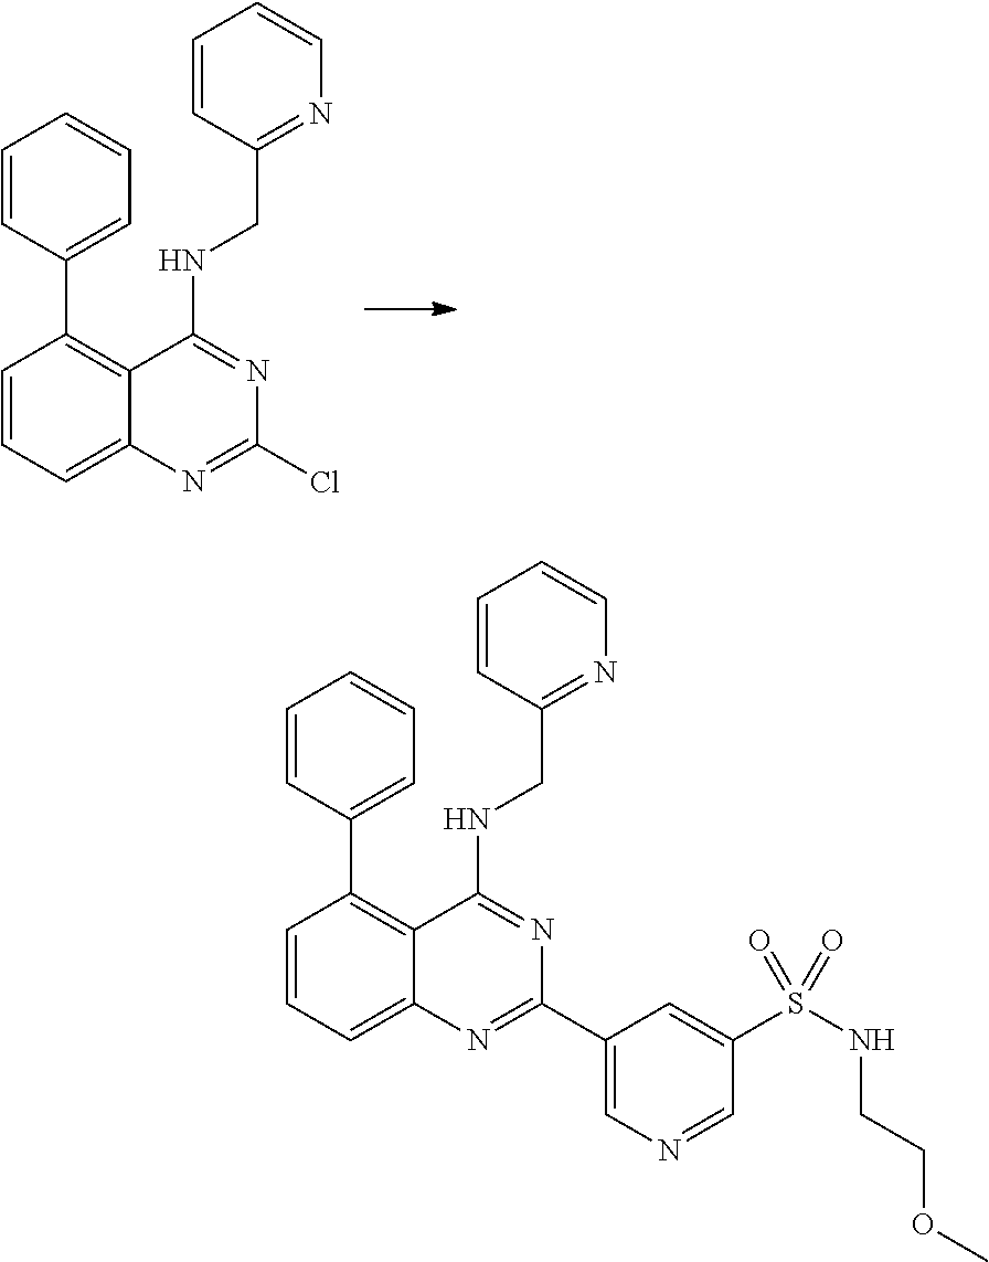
C1=CC(C2=C3C(=CC=C2)N=C(Cl)N=C3NCC2=NC=CC=C2)=CC=C1.C1=CC(C2=C3C(=CC=C2)N=C(C2=CN=CC(S(NCCOC)(=O)=O)=C2)N=C3NCC2=NC=CC=C2)=CC=C1
